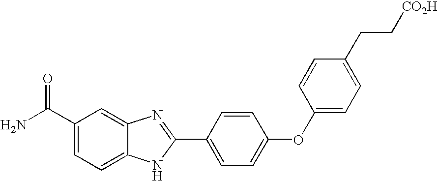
C1(C(N)=O)=CC=C2C(=C1)N=C(C1=CC=C(OC3=CC=C(CC[CO2H])C=C3)C=C1)N2
